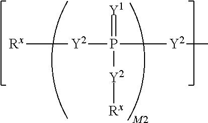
[Rx][Y2]P([Y2][Rx])([Y2]C)=[Y1]
